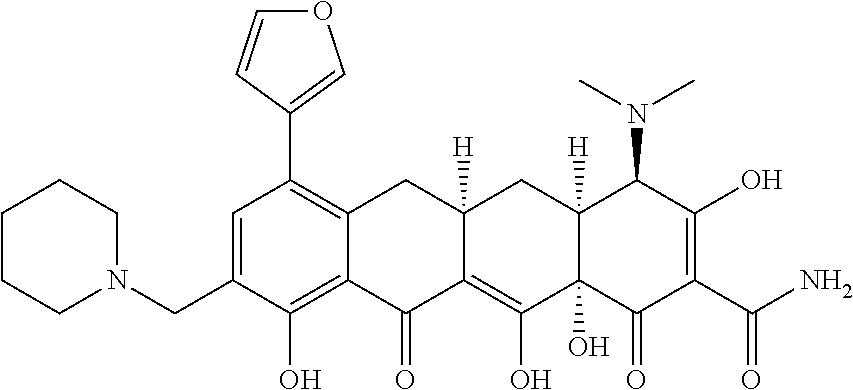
C1=C(CN2CCCCC2)C(O)=C2C(=C1C1=COC=C1)CC1([H])C(=C(O)C3(O)C([H])(C1)C(N(C)C)C(O)=C(C(N)=O)C3=O)C2=O
